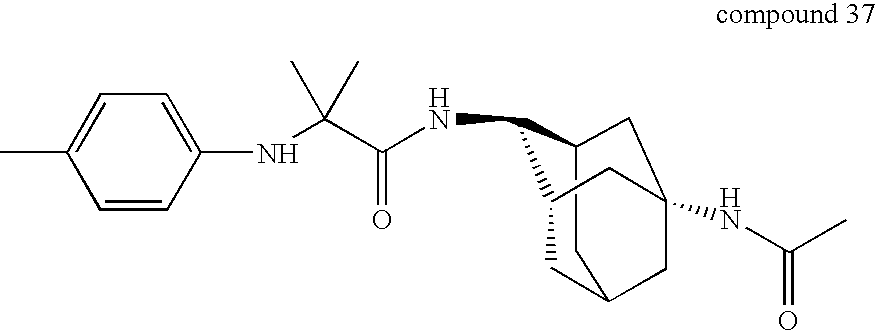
N(C1C2CC3(NC(C)=O)CC(CC1C3)C2)C(C(NC1=CC=C(C)C=C1)(C)C)=O
